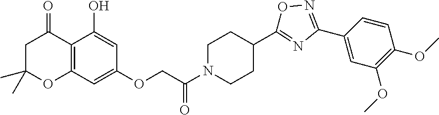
C1=CC(C2=NOC(C3CCN(C(COC4=CC5=C(C(O)=C4)C(=O)CC(C)(C)O5)=O)CC3)=N2)=CC(OC)=C1OC
